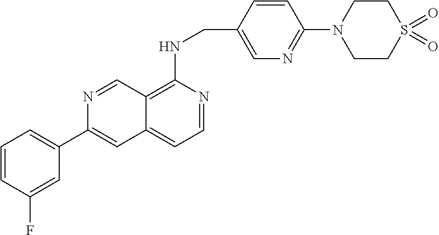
C1=CC(CNC2=C3C(=CC=N2)C=C(C2=CC=CC(F)=C2)N=C3)=CN=C1N1CCS(=O)(=O)CC1
